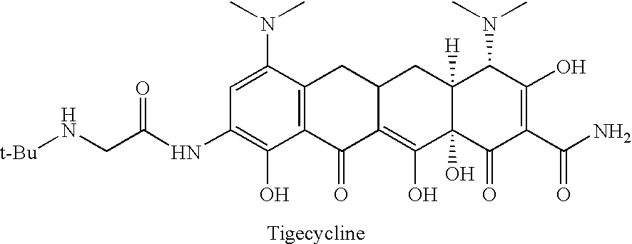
C12([H])C(O)(C(=O)C(C(N)=O)=C(O)C1N(C)C)C(O)=C1C(C2)CC2=C(C1=O)C(O)=C(NC(CN[t-Bu])=O)C=C2N(C)C
